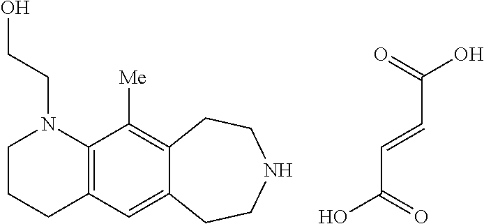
OC(=O)C=CC(O)=O.C1CCC2=C(N1CCO)C([Me])=C1C(=C2)CCNCC1
